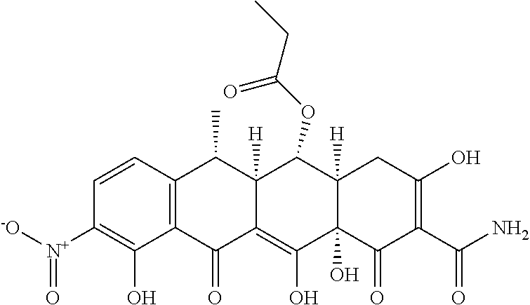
C1=CC2=C(C(O)=C1[N+]([-O])=O)C(=O)C1=C(O)C3(O)C([H])(C(OC(CC)=O)C1([H])C2C)CC(O)=C(C(N)=O)C3=O
